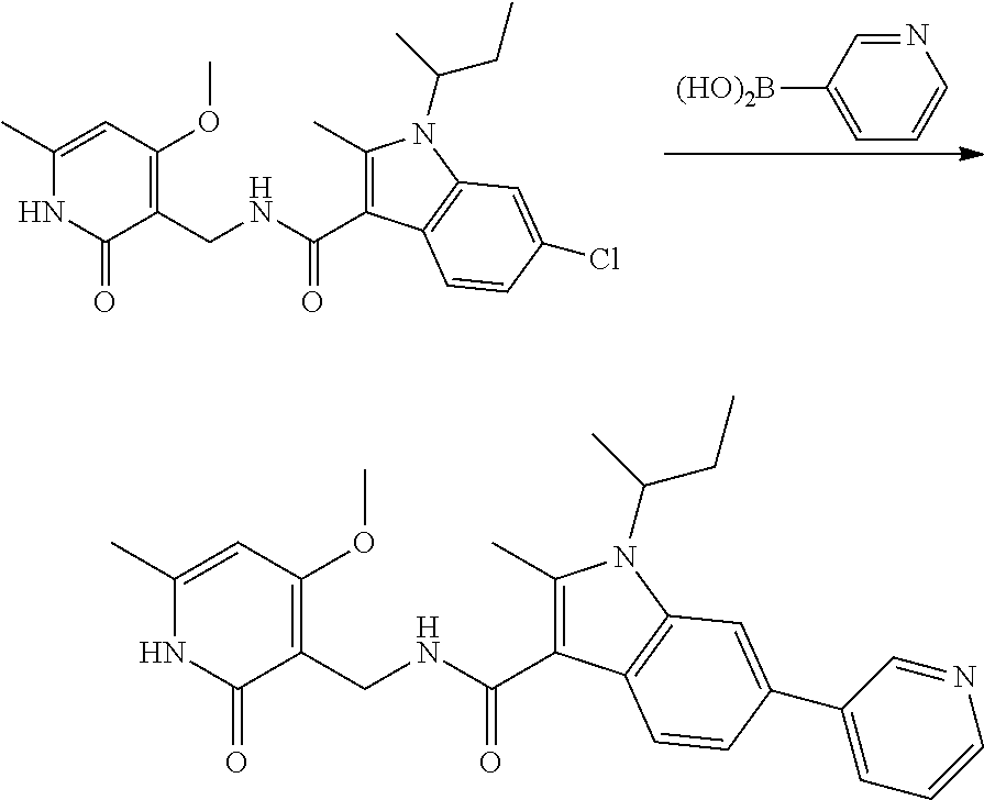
N1=CC([(HO)2B])=CC=C1.C1(C)=C(C(=O)NCC2=C(OC)C=C(C)NC2=O)C2=C(N1C(C)CC)C=C(Cl)C=C2.C1(C)=C(C(=O)NCC2=C(OC)C=C(C)NC2=O)C2=C(N1C(C)CC)C=C(C1=CC=CN=C1)C=C2
